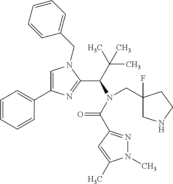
C1=C(C2=CC=CC=C2)N=C(C(C(C)(C)C)N(C(=O)C2=NN(C)C(C)=C2)CC2(F)CNCC2)N1CC1=CC=CC=C1
